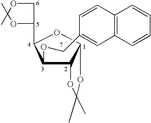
C12=C(C=CC=C1)C=C(COC1C3C(OC1C1OC(C)(C)OC1)OC(C)(C)O3)C=C2
